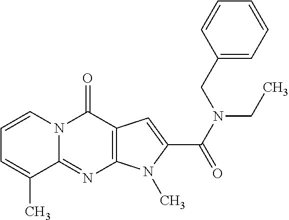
C1=CN2C(=NC3=C(C2=O)C=C(C(N(CC2=CC=CC=C2)CC)=O)N3C)C(C)=C1
